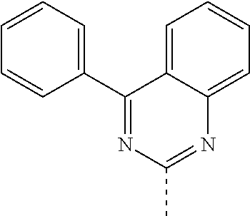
C1=C2C(=CC=C1)N=C(C)N=C2C1=CC=CC=C1
